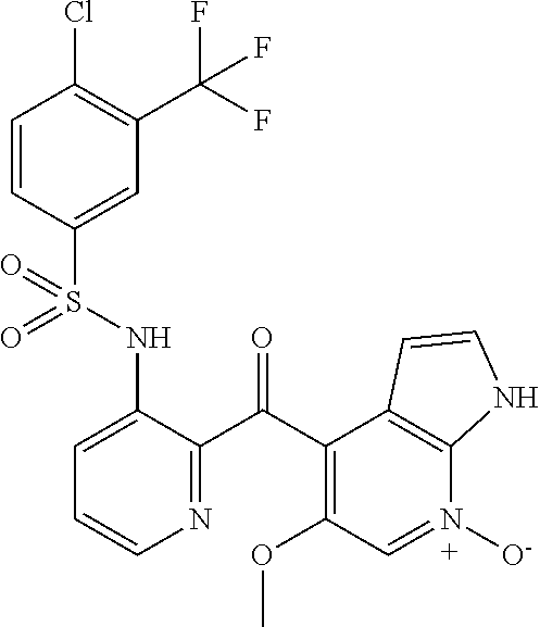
C1=CC(S(NC2=CC=CN=C2C(C2=C(OC)C=N([O-])C3=C2C=CN3)=O)(=O)=O)=CC(C(F)(F)F)=C1Cl
